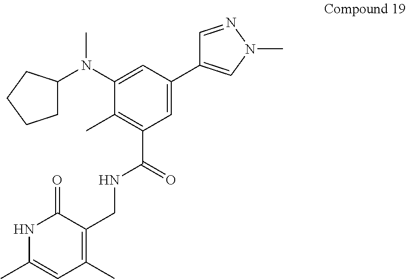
C1=NN(C)C=C1C1=CC(C(=O)NCC2=C(C)C=C(C)NC2=O)=C(C)C(N(C)C2CCCC2)=C1
